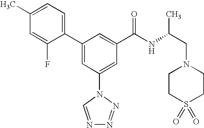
C1(C2=CC(N3C=NN=N3)=CC(C(NC(CN3CCS(=O)(=O)CC3)C)=O)=C2)=CC=C(C)C=C1F
